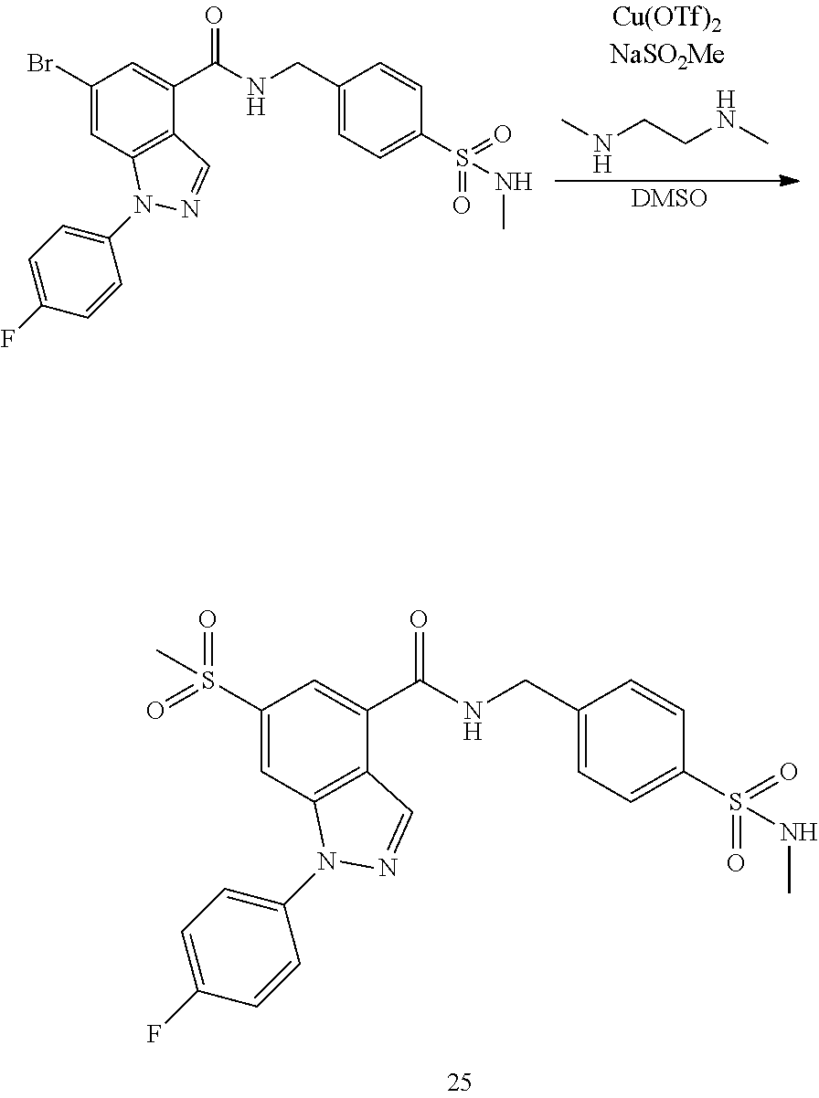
C1(S(=O)(=O)C)=CC2=C(C(C(NCC3=CC=C(S(=O)(=O)NC)C=C3)=O)=C1)C=NN2C1=CC=C(F)C=C1.C1(Br)=CC2=C(C(C(NCC3=CC=C(S(=O)(=O)NC)C=C3)=O)=C1)C=NN2C1=CC=C(F)C=C1.[DMSO].CNCCNC
